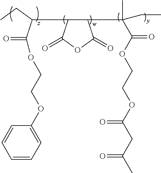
C1=CC=C(OCCOC(=O)C(CC)C2C(C(C)(C(OCCOC(CC(C)=O)=O)=O)CC)C(=O)OC2=O)C=C1
